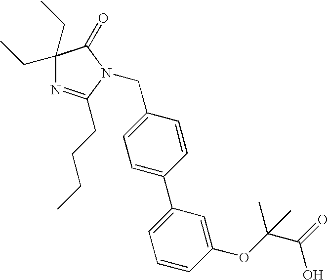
C1(CC)(CC)N=C(CCCC)N(CC2=CC=C(C3=CC=CC(OC(C(=O)O)(C)C)=C3)C=C2)C1=O
